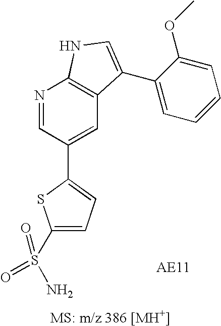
C1(C2=CC=C(S(=O)(=O)N)S2)=CC2=C(N=C1)NC=C2C1=CC=CC=C1OC
